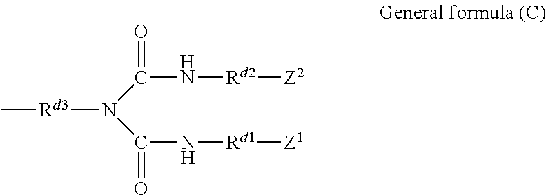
C[Rd3]N(C(=O)N[Rd2][Z2])C(N[Rd1][Z1])=O
